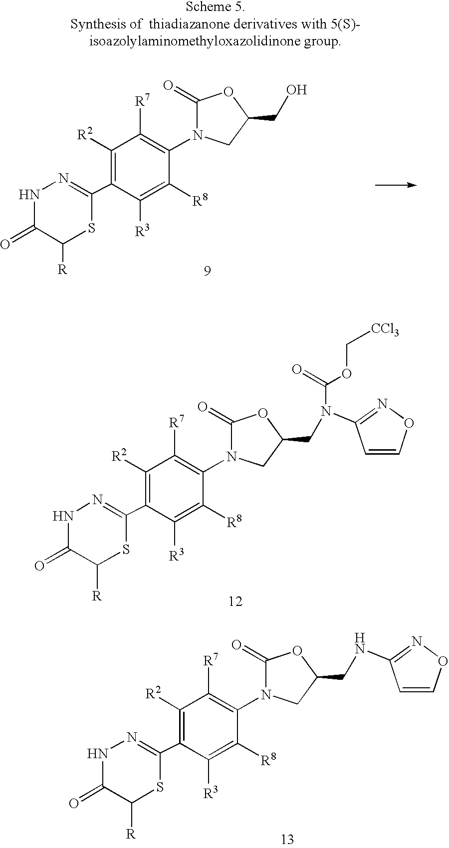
C1([R2])=C(C2=NNC(=O)C([R])S2)C([R3])=C([R8])C(N2C(=O)OC(CO)C2)=C1[R7].C1([R2])=C(C2=NNC(=O)C([R])S2)C([R3])=C([R8])C(N2C(=O)OC(CN(C3=NOC=C3)C(=O)OC[CCl3])C2)=C1[R7].C1([R2])=C(C2=NNC(=O)C([R])S2)C([R3])=C([R8])C(N2C(=O)OC(CNC3=NOC=C3)C2)=C1[R7]
